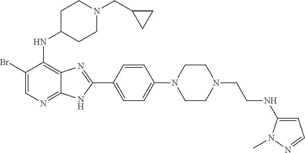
BrC1=CN=C2C(=C1NC1CCN(CC3CC3)CC1)N=C(C1=CC=C(N3CCN(CCNC4=CC=NN4C)CC3)C=C1)N2
